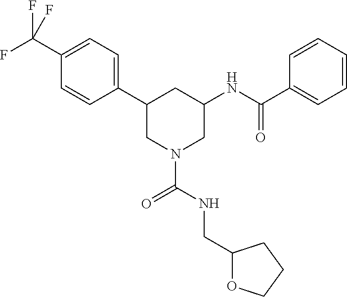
C1(C2CN(C(=O)NCC3OCCC3)CC(NC(C3=CC=CC=C3)=O)C2)=CC=C(C(F)(F)F)C=C1
